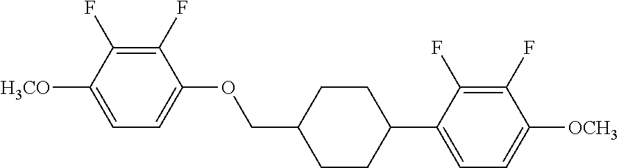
C1(F)=C(F)C([H3CO])=CC=C1OCC1CCC(C2=CC=C([OCH3])C(F)=C2F)CC1
